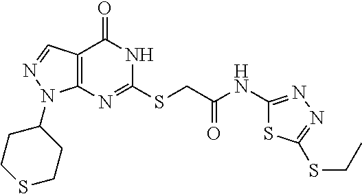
C12=C(N=C(SCC(NC3=NN=C(SCC)S3)=O)NC1=O)N(C1CCSCC1)N=C2
